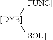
[[DYE]]([[FUNC]])[[SOL]]
